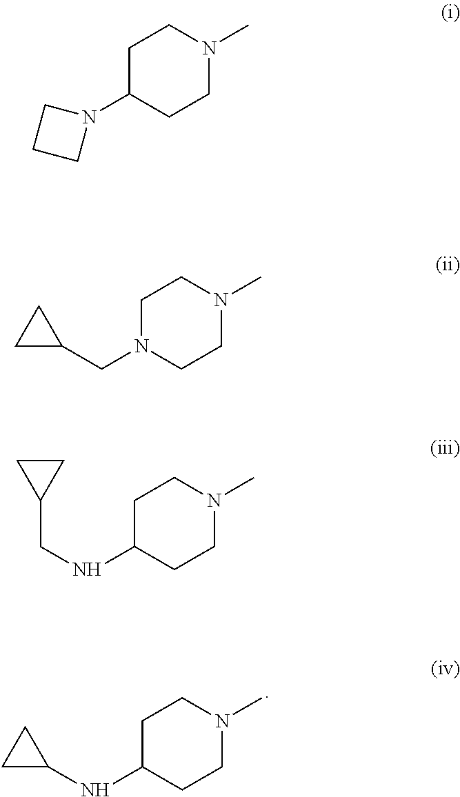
C1C(NC2CC2)CCN(C)C1.C1C(N2CCC2)CCN(C)C1.C1N(CC2CC2)CCN(C)C1.C1C(NCC2CC2)CCN(C)C1
